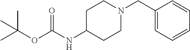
C1(CN2CCC(NC(OC(C)(C)C)=O)CC2)=CC=CC=C1
